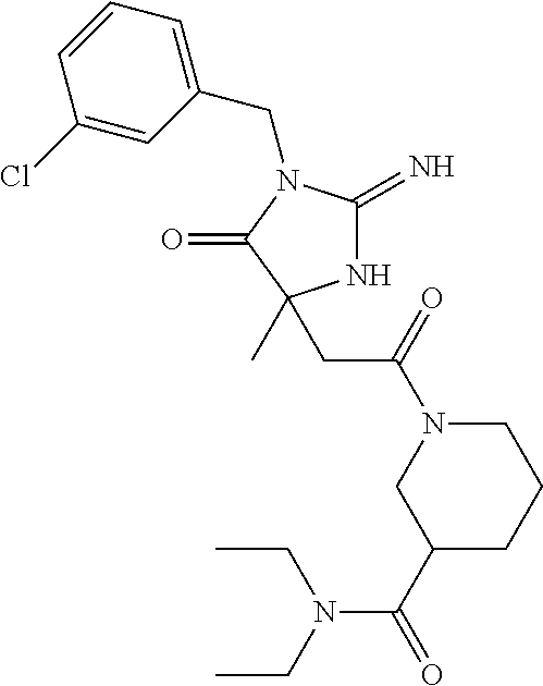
N1C(=N)N(CC2=CC=CC(Cl)=C2)C(=O)C1(C)CC(N1CCCC(C(=O)N(CC)CC)C1)=O
